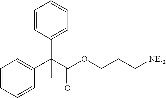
C1=CC=C(C(C(=O)OCCC[NEt2])(C2=CC=CC=C2)C)C=C1
